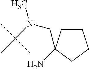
C(N(C)C(C)(C)C)C1(N)CCCC1
